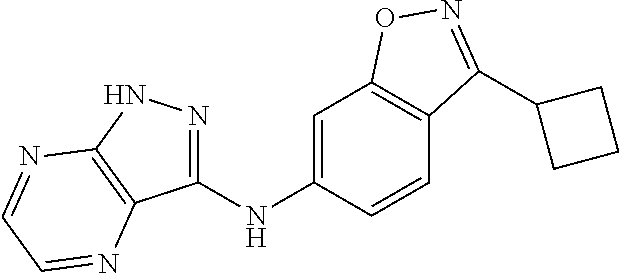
C1(NC2=CC3=C(C=C2)C(C2CCC2)=NO3)=NNC2=C1N=CC=N2
